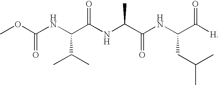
COC(=O)NC(C(C)C)C(NC(C(=O)NC(CC(C)C)C([H])=O)C)=O
